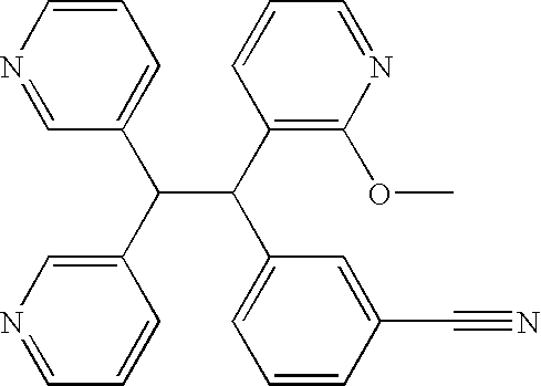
C1=CN=CC(C(C2=CN=CC=C2)C(C2=C(OC)N=CC=C2)C2=CC=CC(C#N)=C2)=C1
